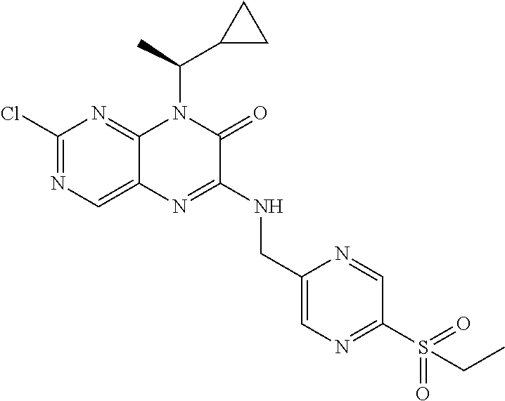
C1(Cl)=NC=C2C(=N1)N(C(C1CC1)C)C(=O)C(NCC1=CN=C(S(=O)(=O)CC)C=N1)=N2
